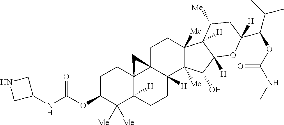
C1C23C4(C([H])(CCC2([H])C2([Me])C([Me])(C1)C1([H])C([Me])CC(C(OC(=O)NC)C(C)C)([H])OC1([H])C2O)C([Me])([Me])C(OC(=O)NC1CNC1)CC4)C3
